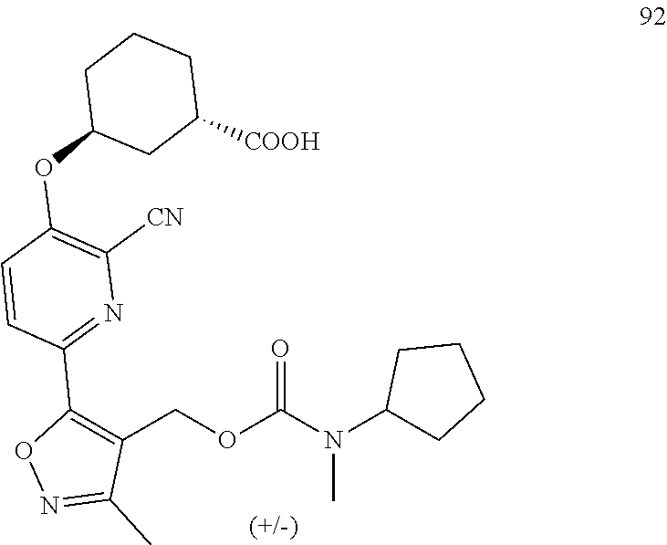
C1(COC(N(C2CCCC2)C)=O)=C(C2=NC([CN])=C(OC3CCCC([COOH])C3)C=C2)ON=C1C
